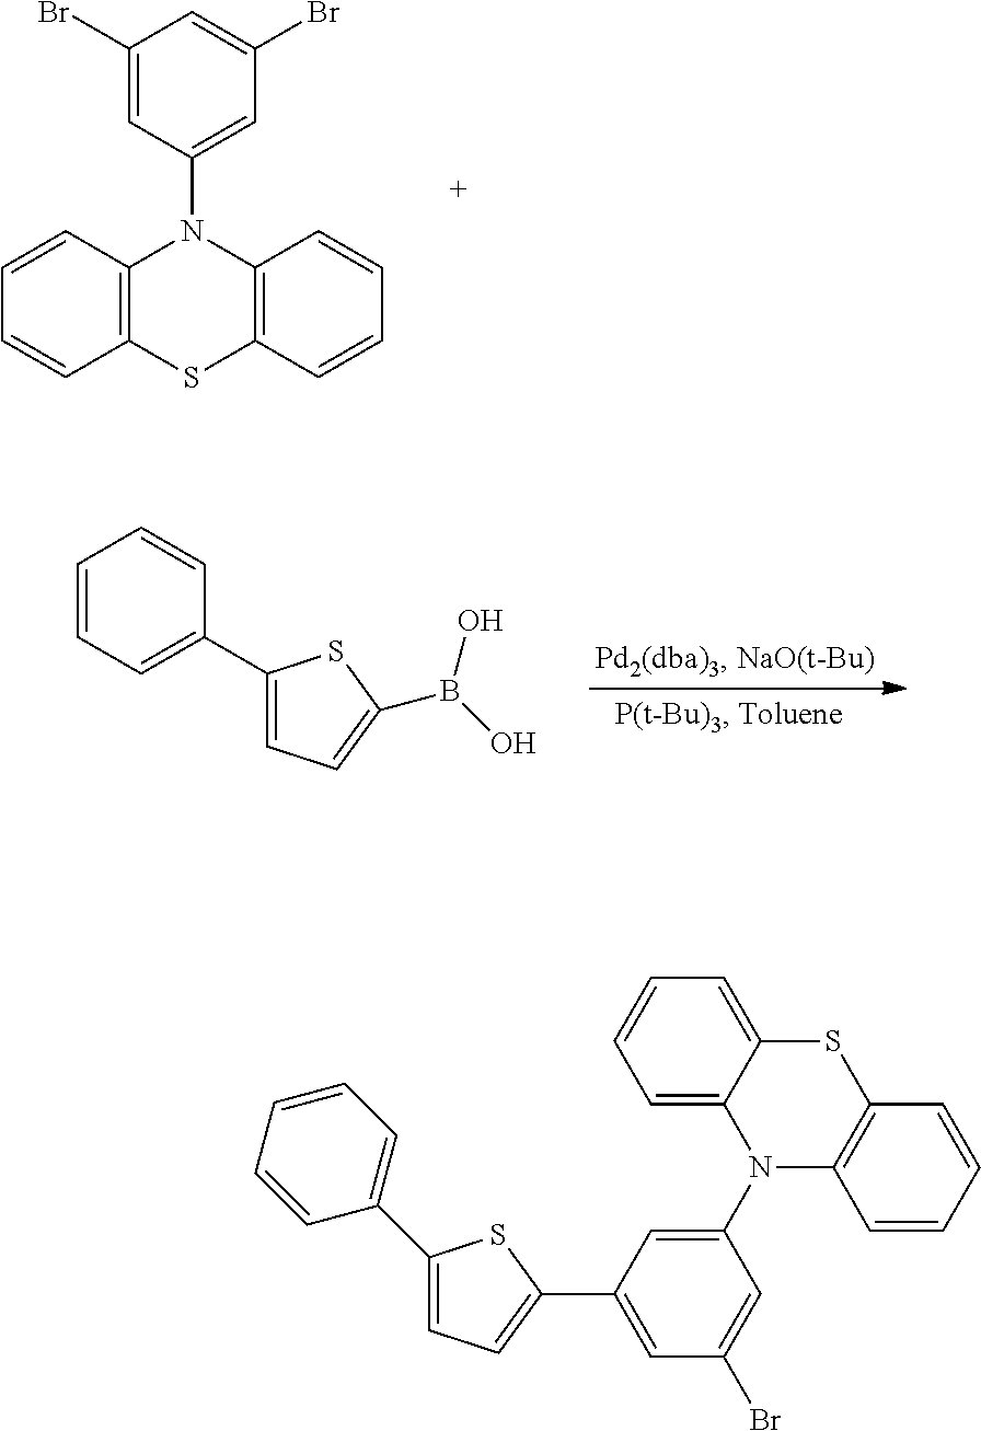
C12=C(C=CC=C1)N(C1=CC(Br)=CC(Br)=C1)C1=C(S2)C=CC=C1.C1=CC=C(C2=CC=C(B(O)O)S2)C=C1.C12=C(C=CC=C1)N(C1=CC(C3=CC=C(C4=CC=CC=C4)S3)=CC(Br)=C1)C1=CC=CC=C1S2
